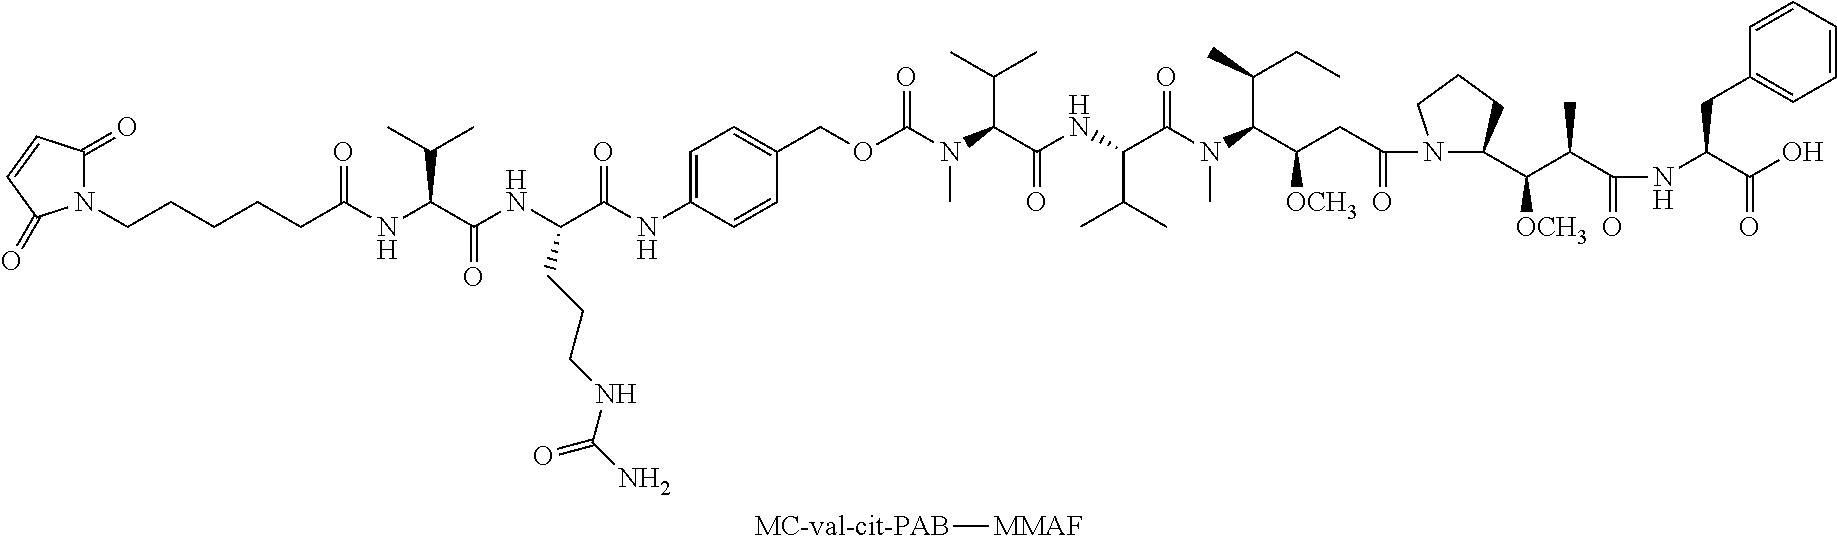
N1(CCCCCC(NC(C(C)C)C(=O)NC(CCCNC(=O)N)C(NC2=CC=C(COC(=O)N(C)C(C(C)C)C(=O)NC(C(=O)N(C)C(C(CC)C)C([OCH3])CC(=O)N3C(C([OCH3])C(C)C(=O)NC(CC4=CC=CC=C4)C(=O)O)CCC3)C(C)C)C=C2)=O)=O)C(=O)C=CC1=O.[MC-val-cit-PAB][MMAF]
